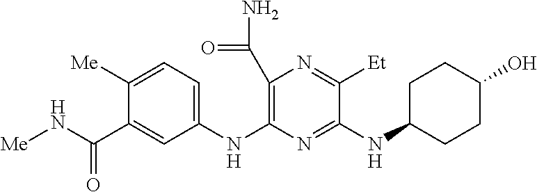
N(C1=NC(NC2=CC=C([Me])C(C(N[Me])=O)=C2)=C(C(N)=O)N=C1[Et])C1CCC(O)CC1
